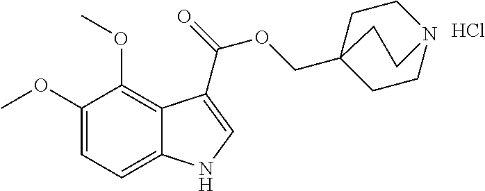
Cl.C1=C(OC)C(OC)=C2C(=C1)NC=C2C(=O)OCC12CCN(CC1)CC2
